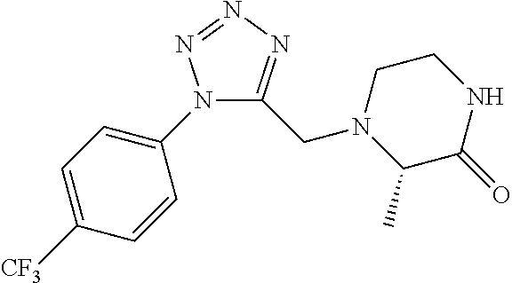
N1(C2=CC=C([CF3])C=C2)C(CN2C(C)C(=O)NCC2)=NN=N1
